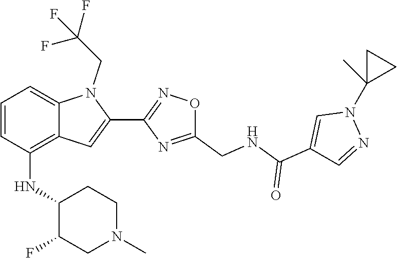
N1(C2(C)CC2)N=CC(C(=O)NCC2=NC(C3=CC4=C(NC5C(F)CN(C)CC5)C=CC=C4N3CC(F)(F)F)=NO2)=C1
